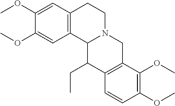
C12=C(C=C(OC)C(OC)=C1)CCN1C2C(CC)C2=C(C1)C(OC)=C(OC)C=C2
